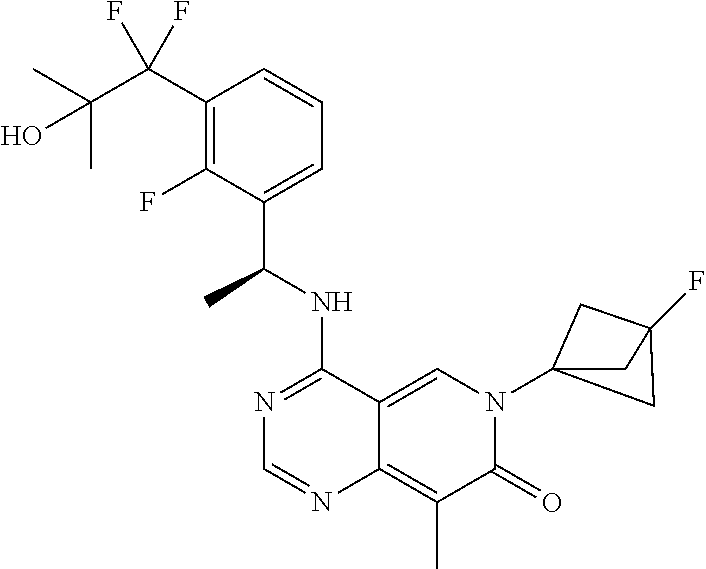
C12=CN(C34CC(F)(C3)C4)C(=O)C(C)=C1N=CN=C2NC(C1=CC=CC(C(C(C)(C)O)(F)F)=C1F)C
